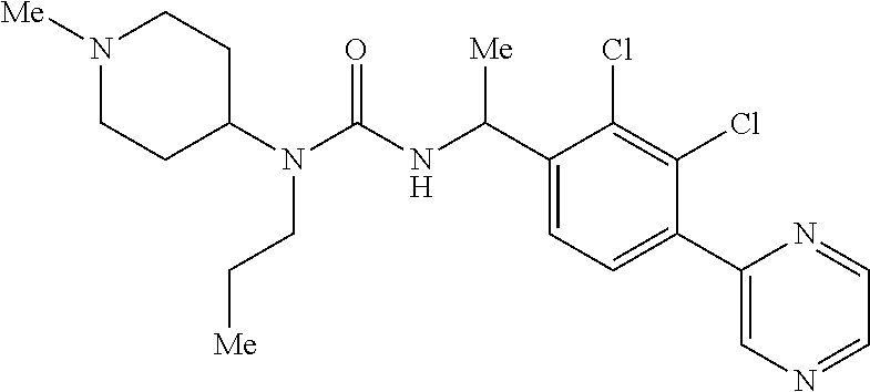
C1(N(C(NC(C2=CC=C(C3=CN=CC=N3)C(Cl)=C2Cl)[Me])=O)CC[Me])CCN([Me])CC1
